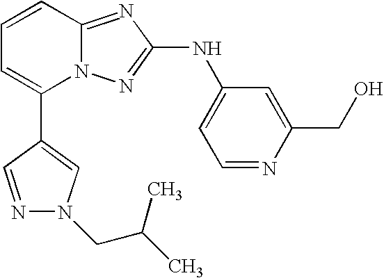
C1(C2=CN(CC(C)C)N=C2)=CC=CC2=NC(NC3=CC=NC(CO)=C3)=NN12
